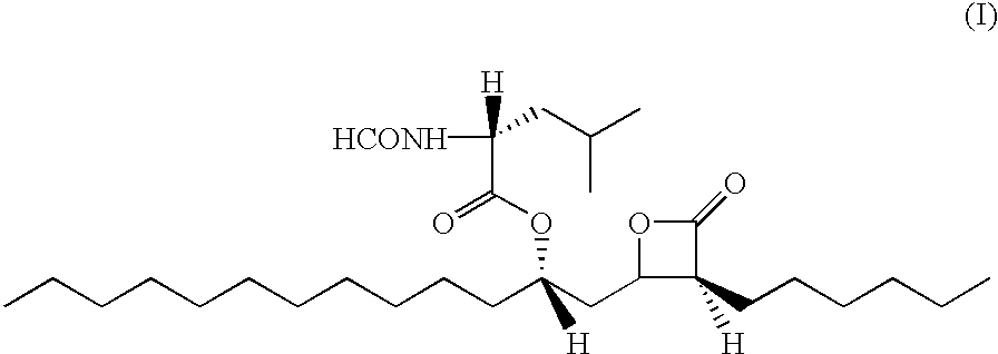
CCCCCCCCCCCC(CC1C(CCCCCC)([H])C(=O)O1)(OC(C([HCONH])([H])CC(C)C)=O)[H]
